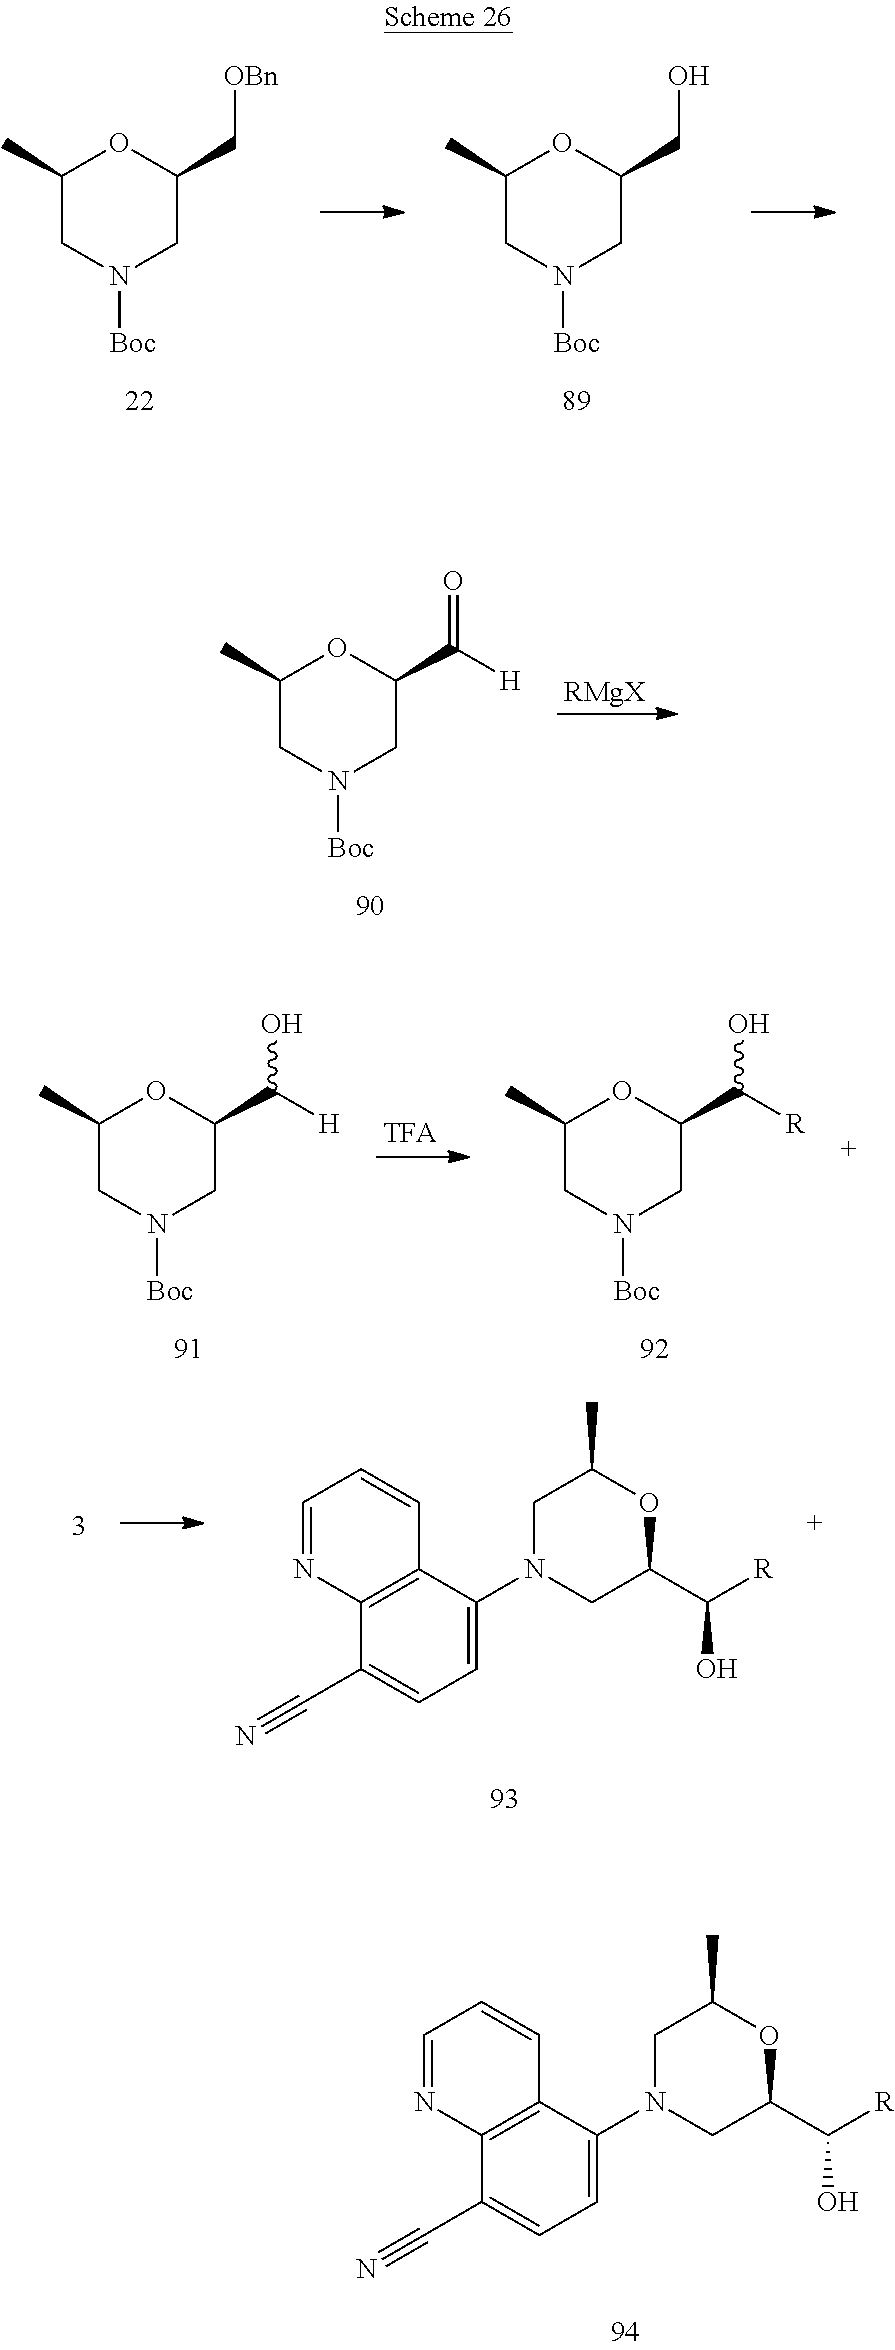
C12=C(C(C#N)=CC=C1N1CC(C([R])O)OC(C)C1)N=CC=C2.C1(C)CN([Boc])CC(C(=O)[H])O1.[RMgX].C1(C)CN([Boc])CC(CO)O1.C1(C)CN([Boc])CC(C[OBn])O1.C1(C)CN([Boc])CC(C(O)[H])O1.C1(C)CN([Boc])CC(C(O)[R])O1.C12=C(C(C#N)=CC=C1N1CC(C([R])O)OC(C)C1)N=CC=C2
